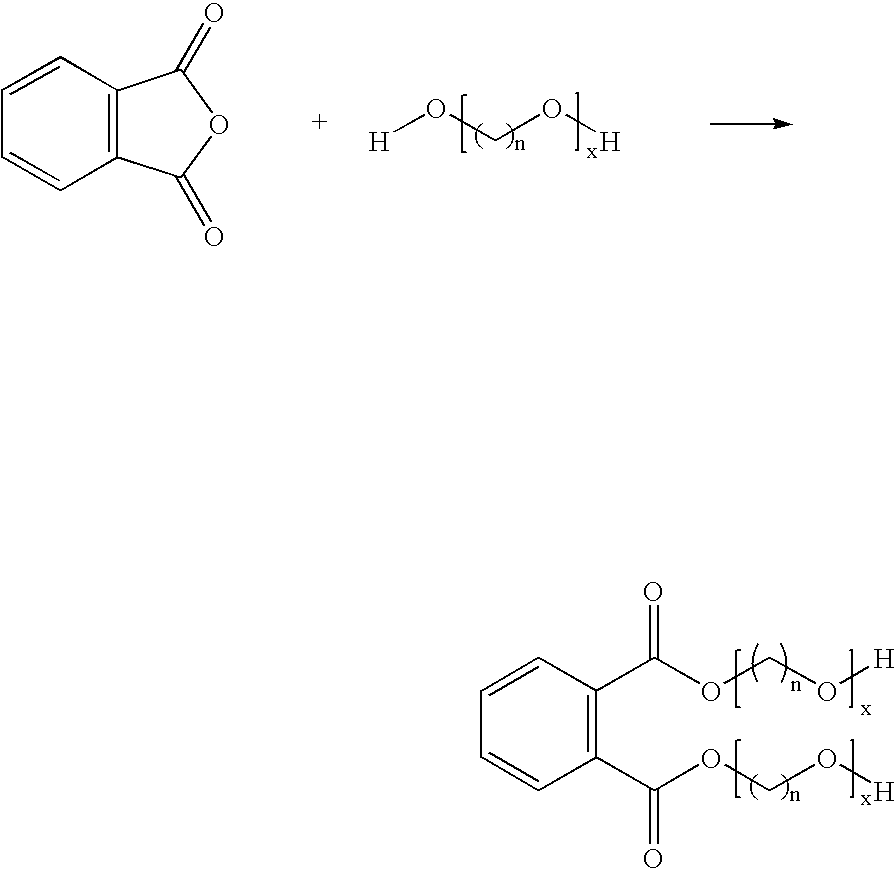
C1=CC2=C(C=C1)C(=O)OC2=O.[H]OCO[H].C1=CC(C(OCO[H])=O)=C(C(OCO[H])=O)C=C1
